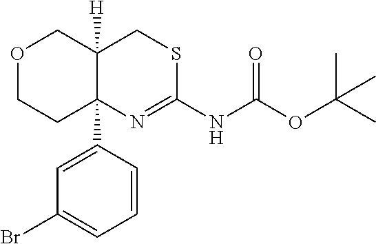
O1CCC2(C3=CC(Br)=CC=C3)C([H])(C1)CSC(NC(OC(C)(C)C)=O)=N2
